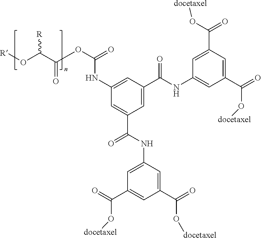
[R]OC(C(=O)OC(NC1=CC(C(=O)NC2=CC(C(=O)O[docetaxel])=CC(C(=O)O[docetaxel])=C2)=CC(C(=O)NC2=CC(C(=O)O[docetaxel])=CC(C(O[docetaxel])=O)=C2)=C1)=O)[R]
